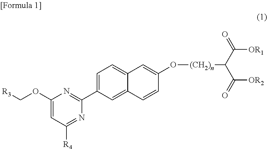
[R3]COC1=CC([R4])=NC(C2=CC=C3C(=C2)C=CC(O[(CH2)n]C(C(=O)[OR2])C(=O)[OR1])=C3)=N1
